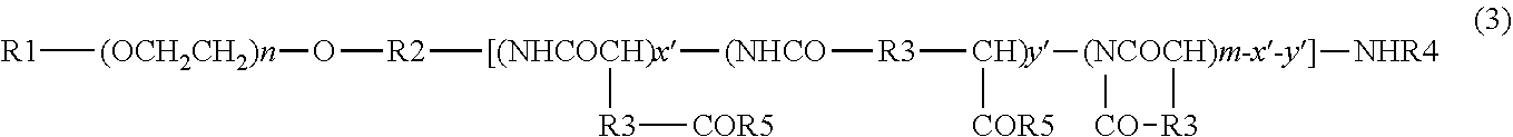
[R1][(OCH2CH2)n]O[R2][[(NHCOCH)x]([R3][COR5])[(NHCO][R3][CH)y]([(NCOCH)m-x-y]]1([NHR4])[CO][R3]1)[COR5]
